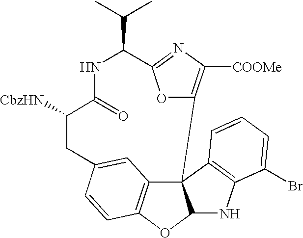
C123C4=C(OC1NC1=C2C=CC=C1Br)C=CC(=C4)CC([CbzHN])C(=O)NC(C(C)C)C1=NC([COOMe])=C3O1
